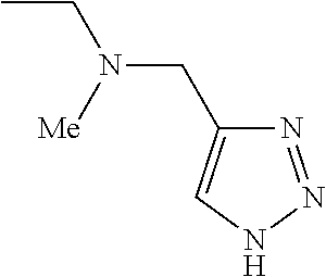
CCN(CC1=CNN=N1)[Me]
